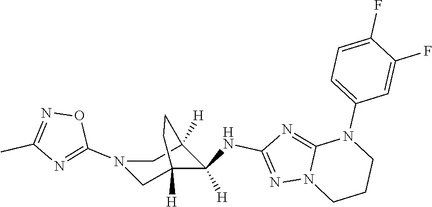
C12=NC(NC3([H])C4([H])CN(C5=NC(C)=NO5)CC3([H])CC4)=NN1CCCN2C1=CC=C(F)C(F)=C1
